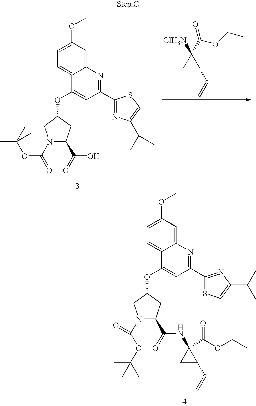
C1C(C=C)C1([ClH3N])C(OCC)=O.N1(C(=O)OC(C)(C)C)C(C(=O)O)CC(OC2=CC(C3=NC(C(C)C)=CS3)=NC3=CC(OC)=CC=C32)C1.N1(C(OC(C)(C)C)=O)C(C(=O)NC2(C(=O)OCC)CC2C=C)CC(OC2=CC(C3=NC(C(C)C)=CS3)=NC3=CC(OC)=CC=C32)C1
